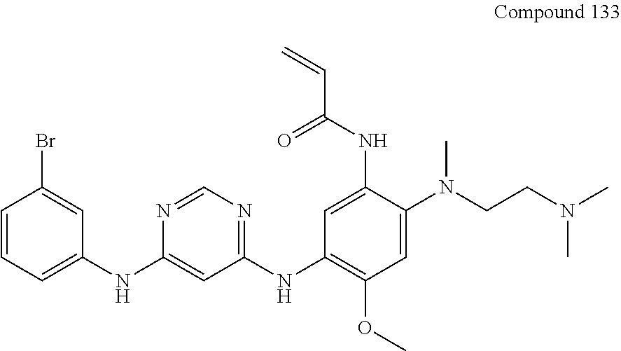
C1=CC=C(NC2=CC(NC3=C(OC)C=C(N(CCN(C)C)C)C(NC(=O)C=C)=C3)=NC=N2)C=C1Br
